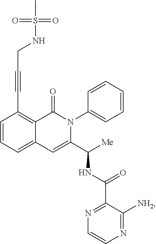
C1=CC=C2C(=C1C#CCNS(C)(=O)=O)C(=O)N(C1=CC=CC=C1)C(C([Me])NC(C1=NC=CN=C1[NH2])=O)=C2
